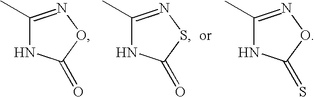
C1(C)=NOC(=O)N1.C1(C)=NSC(=O)N1.C1(C)=NOC(=S)N1
